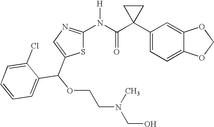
C1(C2(C(N([H])C3=NC=C(C(OCCN(CO)C)C4=CC=CC=C4Cl)S3)=O)CC2)=CC=C2C(=C1)OCO2
